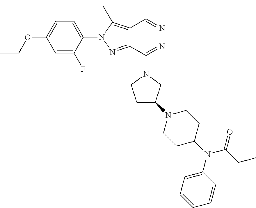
C1=C(N2C(C)=C3C(=N2)C(N2CC(N4CCC(N(C5=CC=CC=C5)C(=O)CC)CC4)CC2)=NN=C3C)C(F)=CC(OCC)=C1
